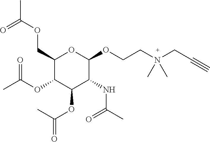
C1(COC(C)=O)C(OC(C)=O)C(OC(=O)C)C(NC(C)=O)C(OCCN(CC#C)(C)C)O1
